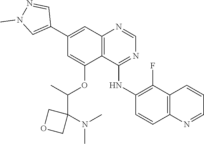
C1=NC2=C(C(OC(C)C3(N(C)C)COC3)=CC(C3=CN(C)N=C3)=C2)C(NC2=C(F)C3=C(N=CC=C3)C=C2)=N1
